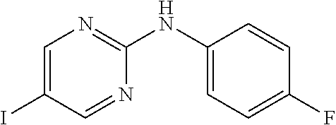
C1(NC2=NC=C(I)C=N2)=CC=C(F)C=C1
